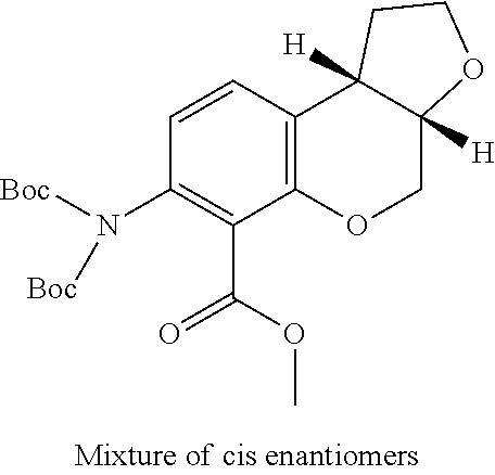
C12=C(C=CC(N([Boc])[Boc])=C1C(=O)OC)C1([H])C([H])(CO2)OCC1
